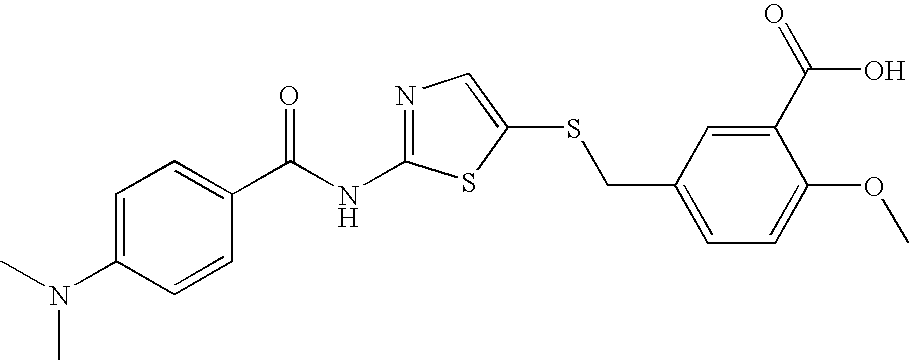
C1=C(N(C)C)C=CC(C(NC2=NC=C(SCC3=CC=C(OC)C(C(=O)O)=C3)S2)=O)=C1
